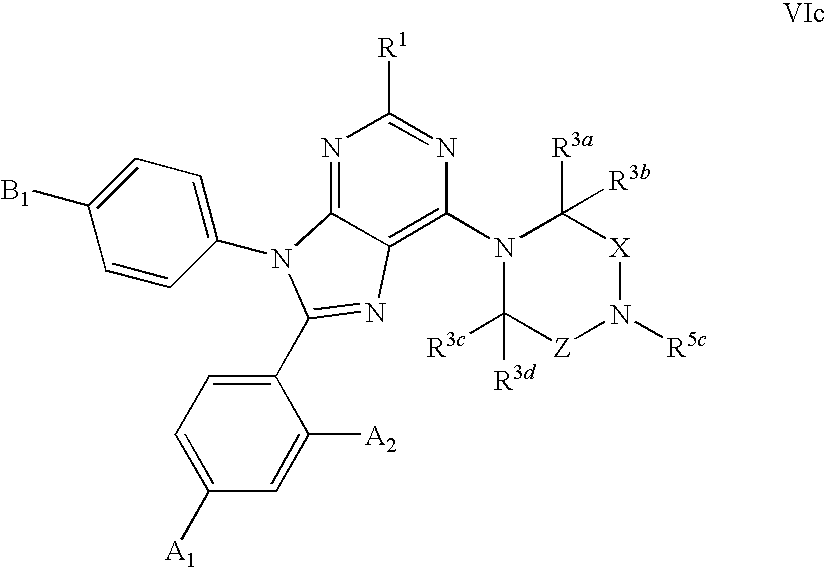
N1=C2C(=C(N3C([R3d])([R3c])[Z]N([R5c])[X]C3([R3a])[R3b])N=C1[R1])N=C(C1=CC=C([A1])C=C1[A2])N2C1=CC=C([B1])C=C1
